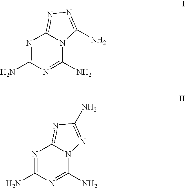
N1=C(N)N=C(N)N2C1=NN=C2N.N1=C(N)N=C(N)N2C1=NC(N)=N2
